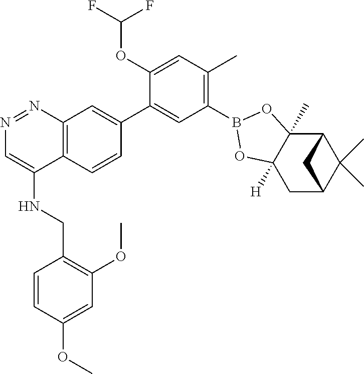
C1(OC(F)F)=CC(C)=C(B2OC3([H])C(C)(O2)C2C(C)(C)C(C3)C2)C=C1C1=CC2=C(C=C1)C(NCC1=C(OC)C=C(OC)C=C1)=CN=N2
